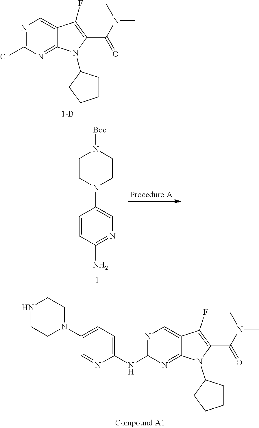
N1CCN(C2=CC=C(NC3=NC=C4C(=N3)N(C3CCCC3)C(C(N(C)C)=O)=C4F)N=C2)CC1.N1=C(Cl)N=C2C(=C1)C(F)=C(C(=O)N(C)C)N2C1CCCC1.C1=CC(N)=NC=C1N1CCN([Boc])CC1
